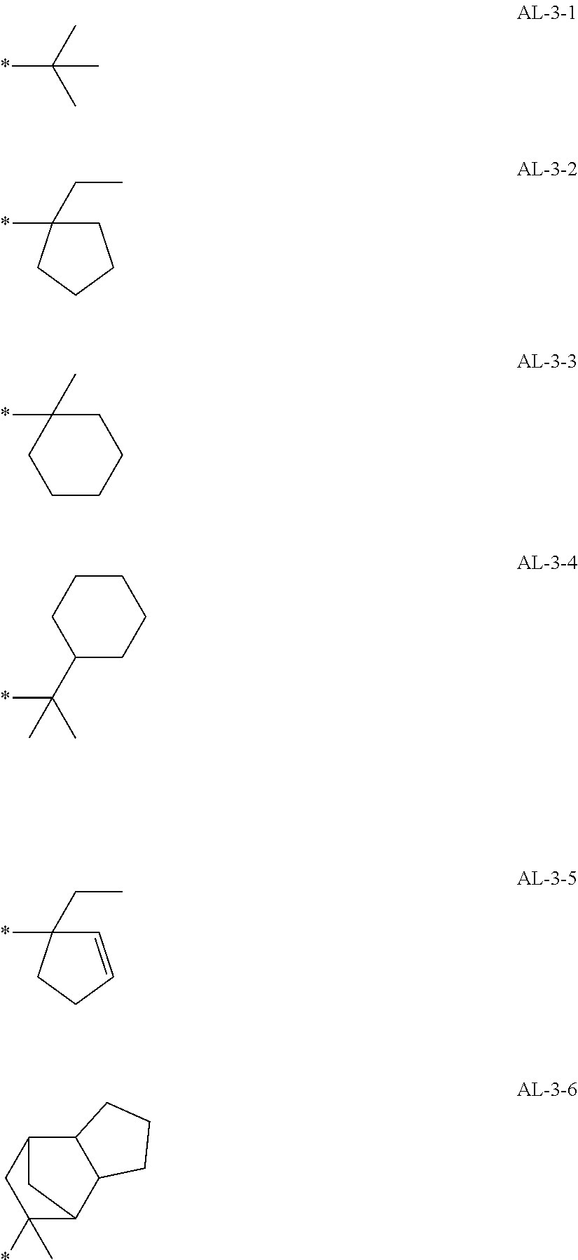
*C(C)(C)C.*C1(CC)CCCC1.*C1(C)CCCCC1.*C(C1CCCCC1)(C)C.*C1(CC)C=CCC1.C1C(*)(C)C2C3C(C1C2)CCC3
